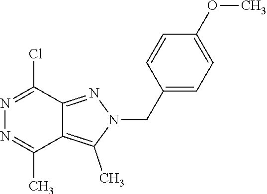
N1=C(Cl)C2=NN(CC3=CC=C(OC)C=C3)C(C)=C2C(C)=N1
